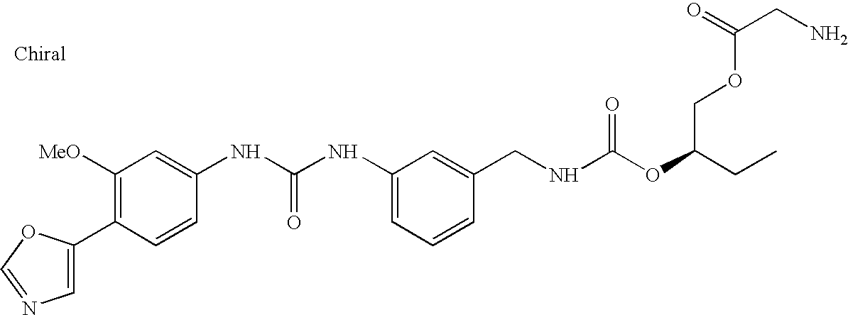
C1(C2=CN=CO2)=C([MeO])C=C(NC(NC2=CC=CC(CNC(OC(CC)COC(CN)=O)=O)=C2)=O)C=C1
